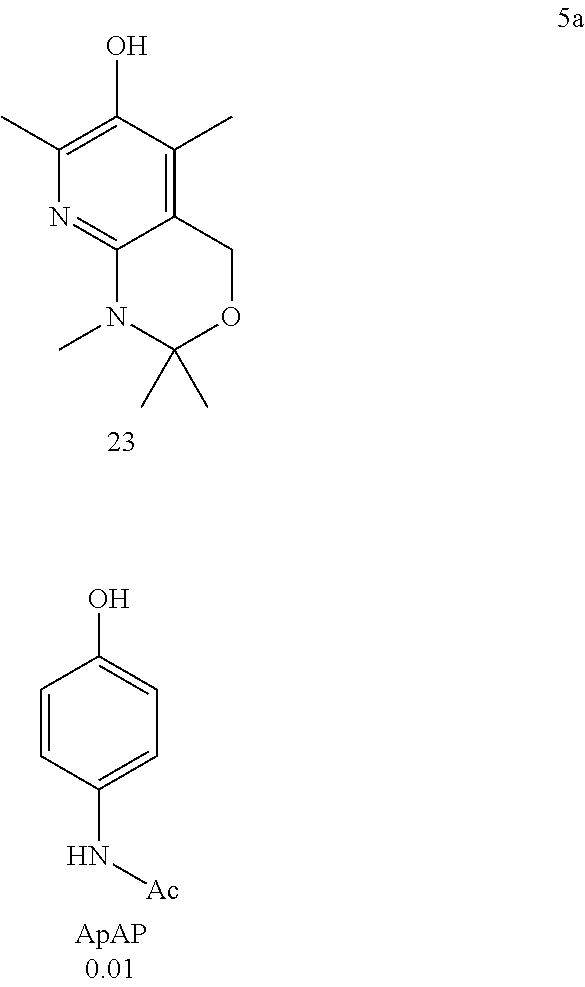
C12=C(C)C(O)=C(C)N=C1N(C)C(C)(C)OC2.C1=CC(N[Ac])=CC=C1O
